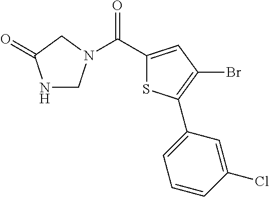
C(C1=CC(Br)=C(C2=CC=CC(Cl)=C2)S1)(=O)N1CNC(=O)C1
